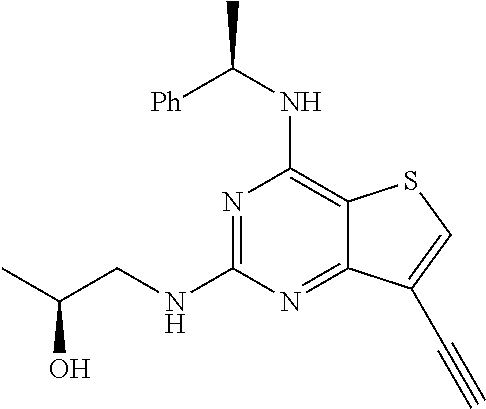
N1=C(NCC(C)O)N=C2C(=C1NC([Ph])C)SC=C2C#C
